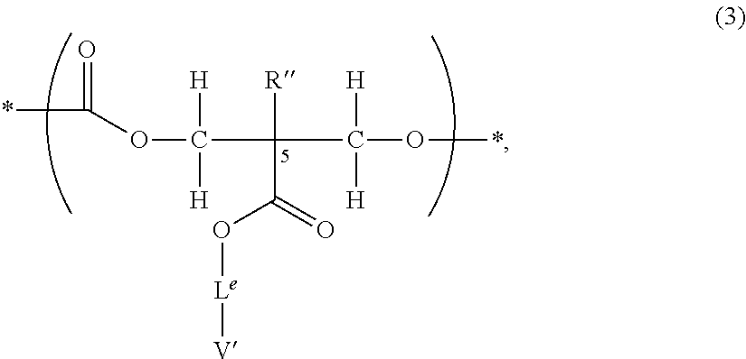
*C(OC([H])([H])C(C([H])([H])O*)([R])C(=O)O[Le][V])=O
